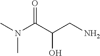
CN(C(C(CN)O)=O)C
